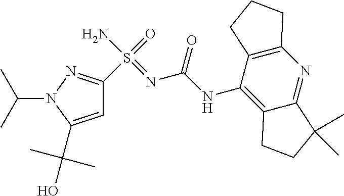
C1(S(=O)(N)=NC(NC2=C3C(=NC4=C2CCC4)C(C)(C)CC3)=O)=NN(C(C)C)C(C(O)(C)C)=C1
